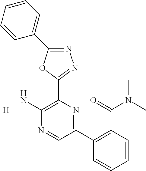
[H].N1=C(C2=CC=CC=C2)OC(C2=C(N)N=CC(C3=C(C(N(C)C)=O)C=CC=C3)=N2)=N1
